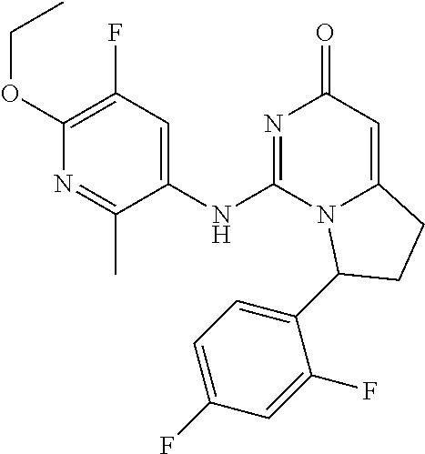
C1(OCC)=C(F)C=C(NC2=NC(=O)C=C3N2C(C2=CC=C(F)C=C2F)CC3)C(C)=N1
